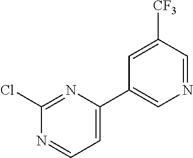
C1=C([CF3])C=NC=C1C1=CC=NC(Cl)=N1
